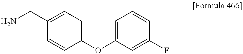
NCC1=CC=C(OC2=CC=CC(F)=C2)C=C1
